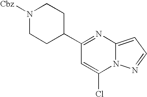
C1(C2=NC3=CC=NN3C(Cl)=C2)CCN([Cbz])CC1
